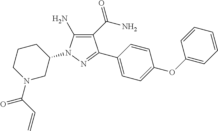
C1CCN(C(C=C)=O)CC1N1C(N)=C(C(=O)N)C(C2=CC=C(OC3=CC=CC=C3)C=C2)=N1
